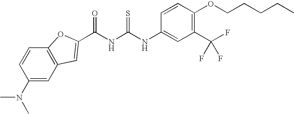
C12=C(C=C(N(C)C)C=C1)C=C(C(NC(NC1=CC(C(F)(F)F)=C(OCCCCC)C=C1)=S)=O)O2
